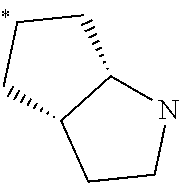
N1C2C(CC1)CCC2
